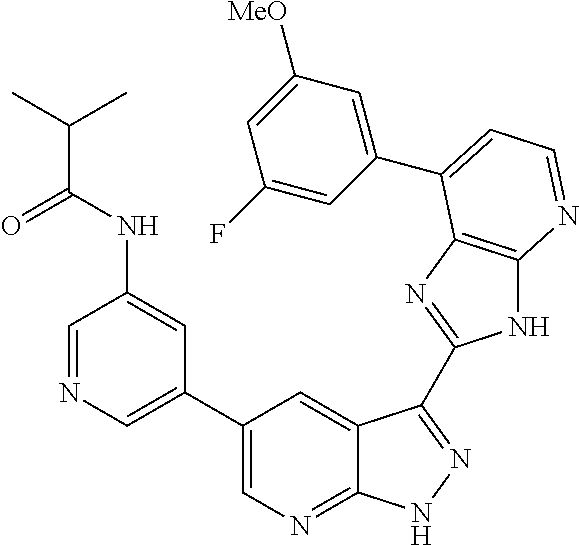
C1(C2=CN=CC(NC(C(C)C)=O)=C2)=CN=C2C(=C1)C(C1=NC3=C(N1)N=CC=C3C1=CC([MeO])=CC(F)=C1)=NN2
